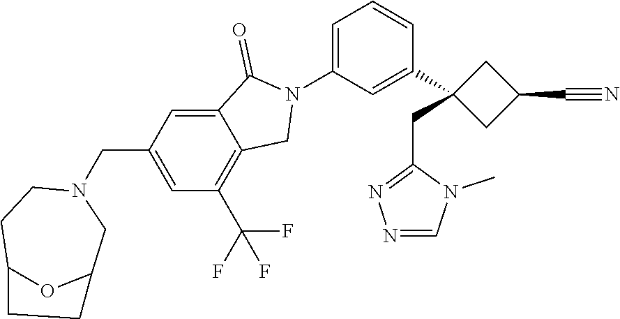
C1=C2C(=O)N(C3=CC=CC(C4(CC5=NN=CN5C)CC(C#N)C4)=C3)CC2=C(C(F)(F)F)C=C1CN1CCC2OC(C1)CC2
